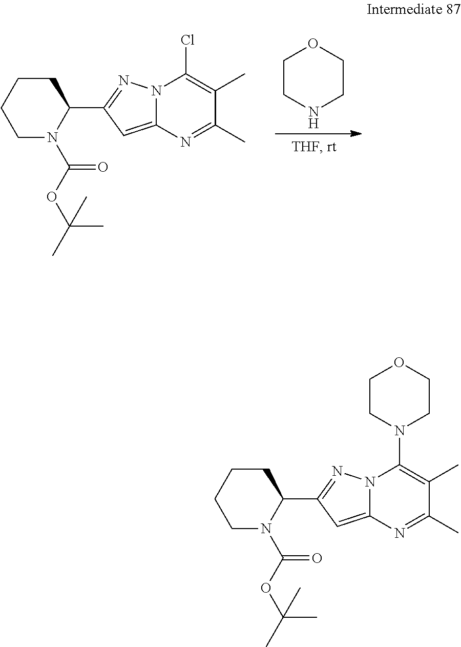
C1C(C2=NN3C(=C2)N=C(C)C(C)=C3Cl)N(C(OC(C)(C)C)=O)CCC1.C1CNCCO1.C1C(C2=NN3C(=C2)N=C(C)C(C)=C3N2CCOCC2)N(C(OC(C)(C)C)=O)CCC1
